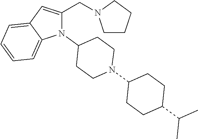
N1(C2CCN(C3CCC(C(C)C)CC3)CC2)C(CN2CCCC2)=CC2=CC=CC=C12
